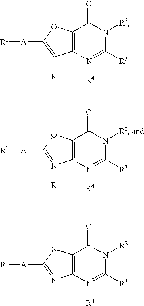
C12=C(N([R4])=C([R3])N([R2])C1=O)N([R])=C([A][R1])O2.C12=C(N([R4])=C([R3])N([R2])C1=O)C([R])=C([A][R1])O2.C12=C(N([R4])=C([R3])N([R2])C1=O)N=C([A][R1])S2
